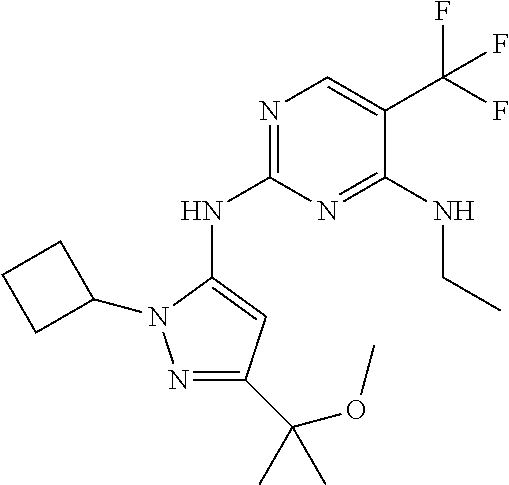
N1=C(NC2=CC(C(OC)(C)C)=NN2C2CCC2)N=C(NCC)C(C(F)(F)F)=C1
